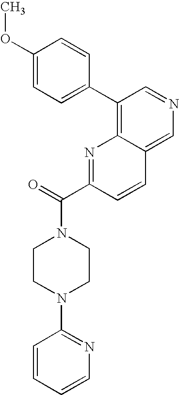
C1(OC)=CC=C(C2=C3C(=CN=C2)C=CC(C(=O)N2CCN(C4=NC=CC=C4)CC2)=N3)C=C1
